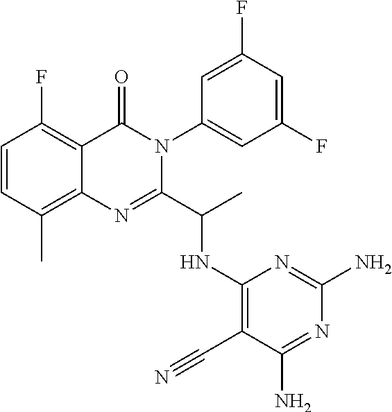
C1=CC(C)=C2C(=C1F)C(=O)N(C1=CC(F)=CC(F)=C1)C(C(C)NC1=C(C#N)C(N)=NC(N)=N1)=N2
